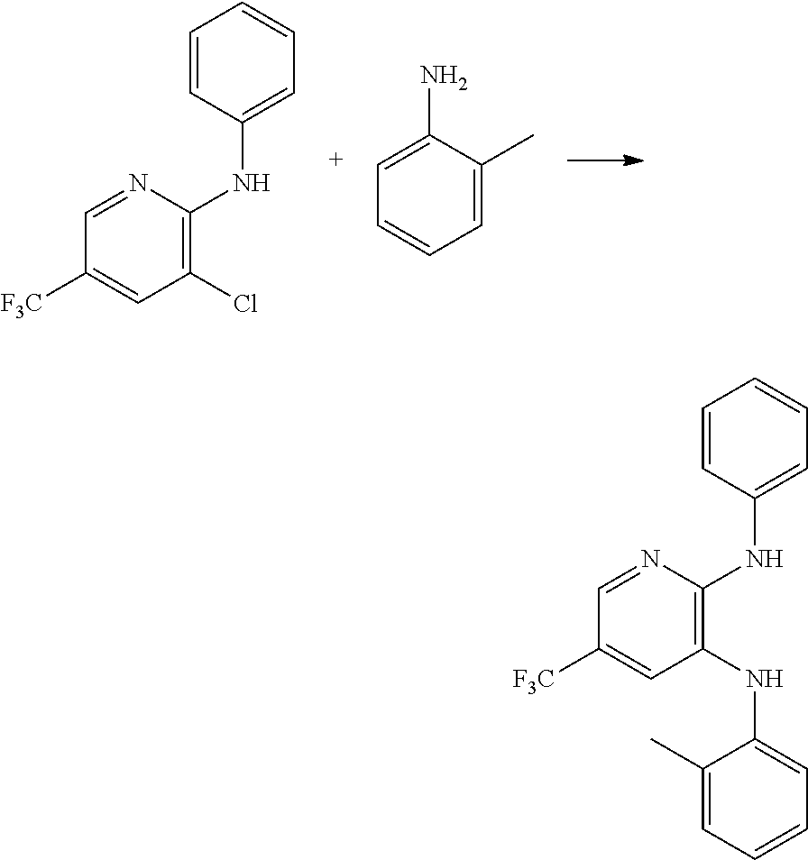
C1([F3C])=CC(Cl)=C(NC2=CC=CC=C2)N=C1.C1=CC=C(C)C(N)=C1.C1([F3C])=CC(NC2=CC=CC=C2C)=C(NC2=CC=CC=C2)N=C1
